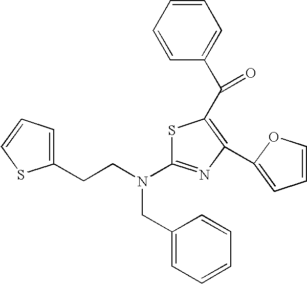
S1C(N(CCC2=CC=CS2)CC2=CC=CC=C2)=NC(C2=CC=CO2)=C1C(C1=CC=CC=C1)=O
